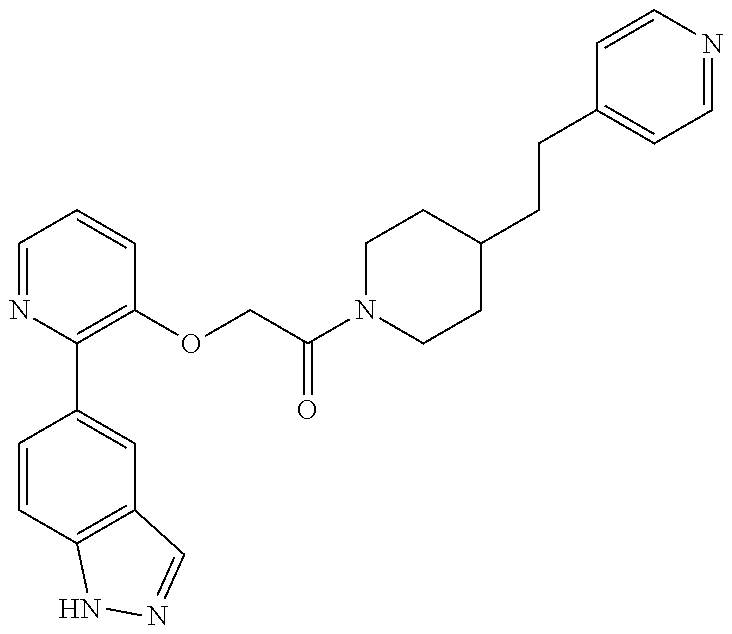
C1=CC2=C(C=C1C1=C(OCC(N3CCC(CCC4=CC=NC=C4)CC3)=O)C=CC=N1)C=NN2
